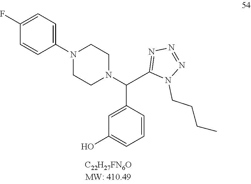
N1(CCCC)C(C(N2CCN(C3=CC=C(F)C=C3)CC2)C2=CC(O)=CC=C2)=NN=N1
